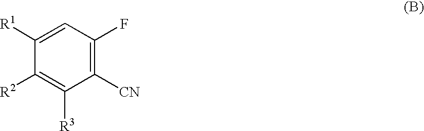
C1([R2])=C([R3])C([CN])=C(F)C=C1[R1]
